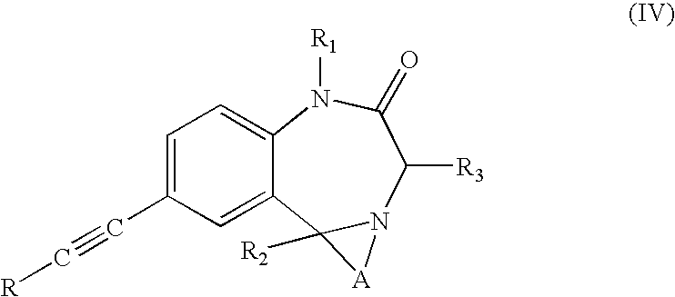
C1=C(C#C[R])C=C2C(=C1)N([R1])C(=O)C([R3])N1C2([R2])[A]1
